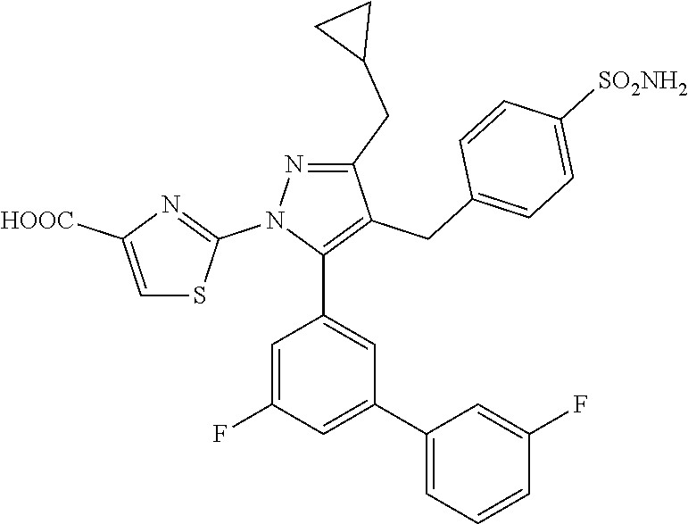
C1=C(F)C=C(C2=CC=CC(F)=C2)C=C1C1=C(CC2=CC=C([SO2NH2])C=C2)C(CC2CC2)=NN1C1=NC([HOOC])=CS1
